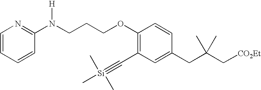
C1=C(CC(C[CO2Et])(C)C)C=CC(OCCCN(C2=NC=CC=C2)[H])=C1C#[Si](C)(C)C
